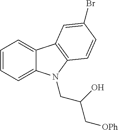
C1=CC=C2C(=C1)C1=C(N2CC(C[OPh])O)C=CC(Br)=C1
